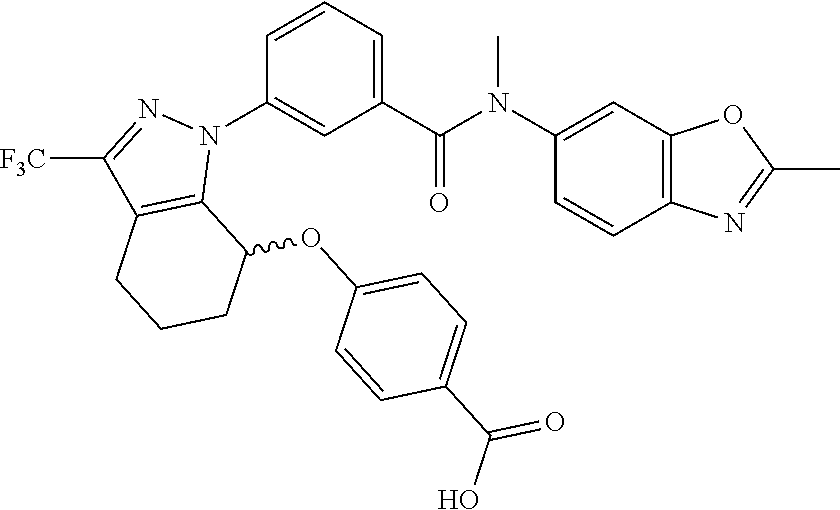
C1(N(C(C2=CC=CC(N3C4=C(C([F3C])=N3)CCCC4OC3=CC=C(C(=O)O)C=C3)=C2)=O)C)=CC2=C(C=C1)N=C(C)O2
